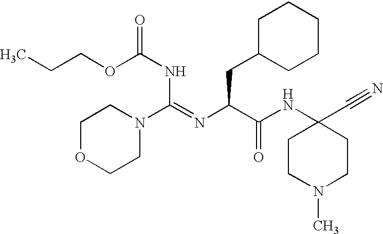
C1OCCN(C(=NC(C(NC2(C#N)CCN(C)CC2)=O)CC2CCCCC2)NC(OCCC)=O)C1
